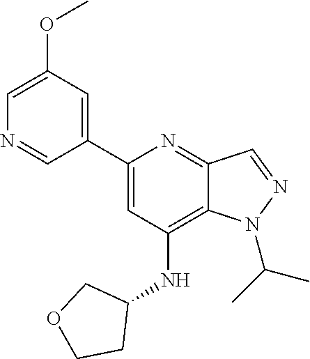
C1(C2=CC(NC3CCOC3)=C3C(=N2)C=NN3C(C)C)=CC(OC)=CN=C1
